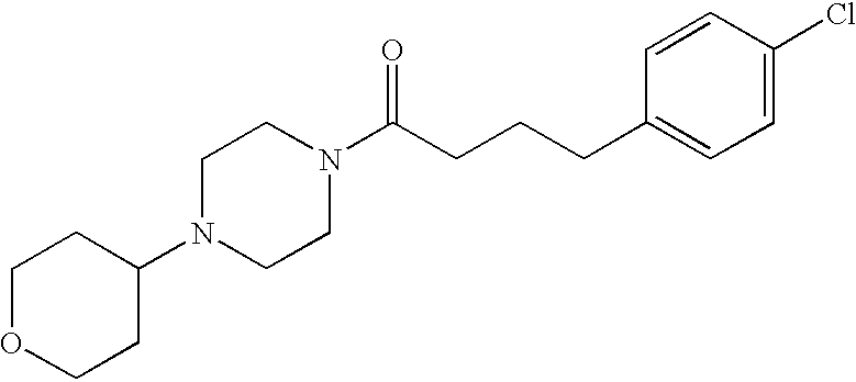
C1C(N2CCN(C(CCCC3=CC=C(Cl)C=C3)=O)CC2)CCOC1
